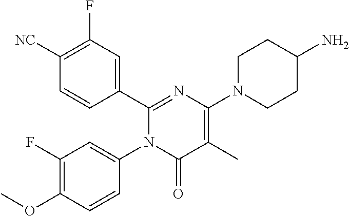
C1(C2=CC(F)=C([CN])C=C2)=NC(N2CCC(N)CC2)=C(C)C(=O)N1C1=CC(F)=C(OC)C=C1
